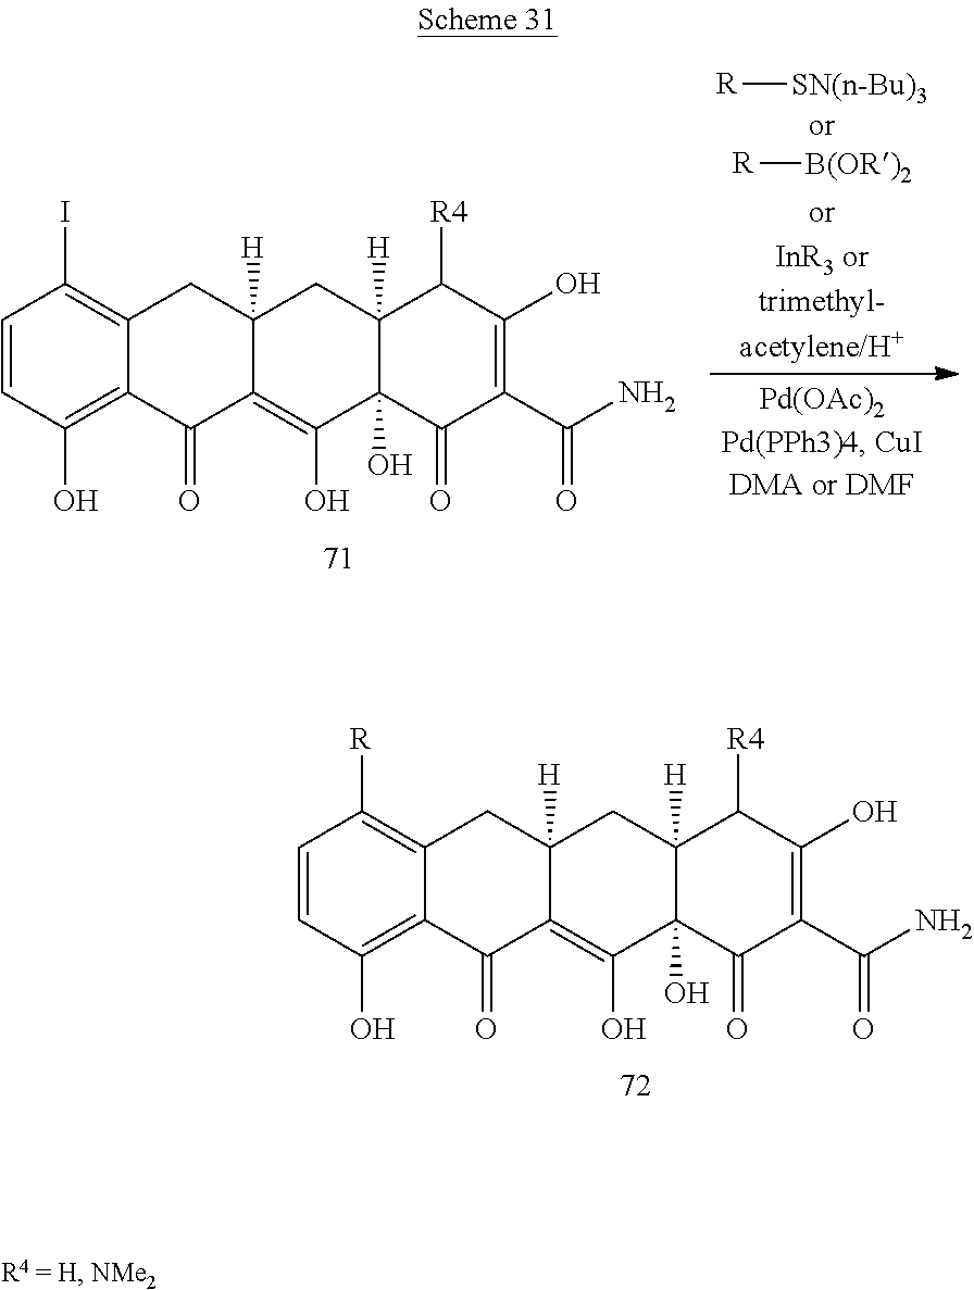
C1=CC(O)=C2C(=C1[R])CC1([H])C(=C(O)C3(O)C([H])(C1)C([R4])C(O)=C(C(N)=O)C3=O)C2=O.C1=CC(O)=C2C(=C1I)CC1([H])C(=C(O)C3(O)C([H])(C1)C([R4])C(O)=C(C(N)=O)C3=O)C2=O.[R][SN(n-Bu)3].[R][B(OR)2]
